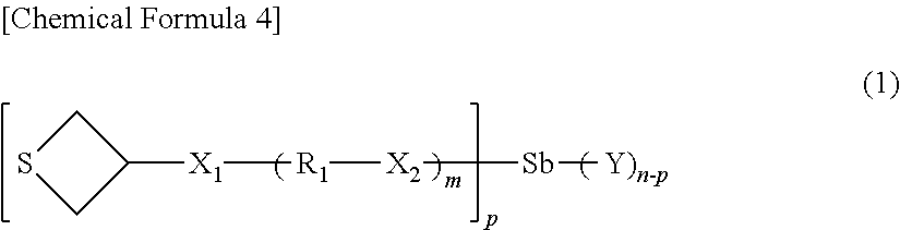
C1SCC1[X1][R1][X2][Sb][Y)n-p]
